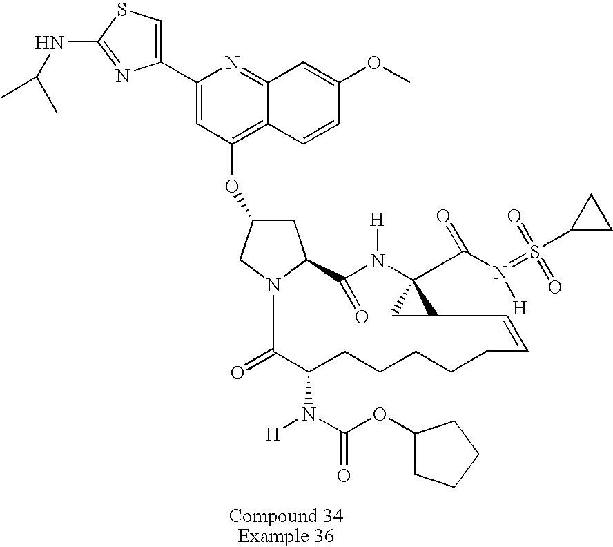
C1C(OC2=C3C(=NC(C4=CSC(NC(C)C)=N4)=C2)C=C(OC)C=C3)CN2C1C(=O)N([H])C1(C(N(=S(C3CC3)(=O)=O)[H])=O)CC1C=CCCCCCC(N(C(OC1CCCC1)=O)[H])C2=O
